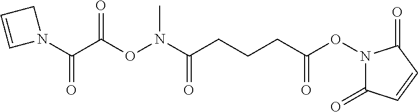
C(ON(C(CCCC(ON1C(=O)C=CC1=O)=O)=O)C)(=O)C(N1CC=C1)=O
